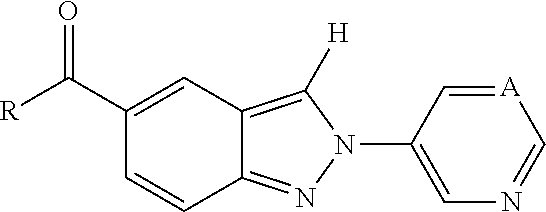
C12=C([H])N(C3=CN=C[A]=C3)N=C1C=CC(C([R])=O)=C2
